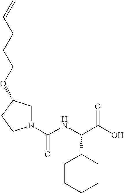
C(NC(C(O)=O)C1CCCCC1)(=O)N1CC(OCCCC=C)CC1
